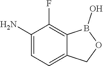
C1(N)=CC=C2C(=C1F)B(O)OC2
